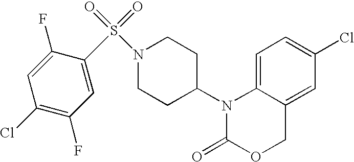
C1=C2C(=CC(Cl)=C1)COC(=O)N2C1CCN(S(=O)(=O)C2=CC(F)=C(Cl)C=C2F)CC1
